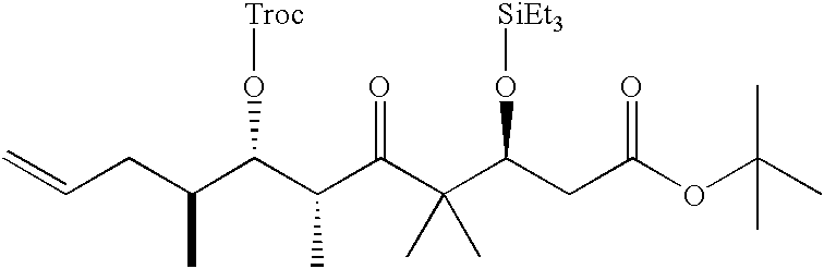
C=CCC(C(C(C(C(C(CC(OC(C)(C)C)=O)O[SiEt3])(C)C)=O)C)O[Troc])C
